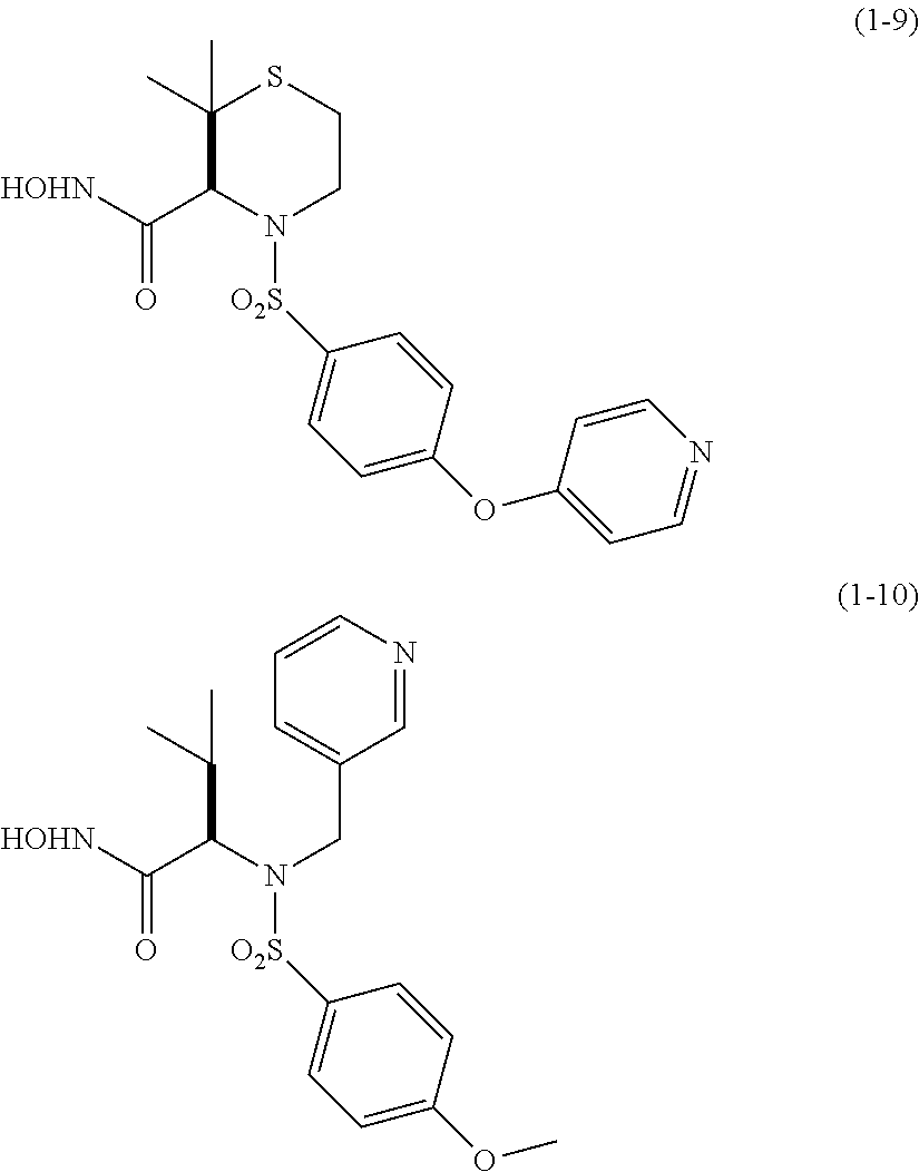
C1(C)(C)C(C([HOHN])=O)N([O2S]C2=CC=C(OC3=CC=NC=C3)C=C2)CCS1.C1=NC=CC=C1CN([O2S]C1=CC=C(OC)C=C1)C(C([HOHN])=O)C(C)C
